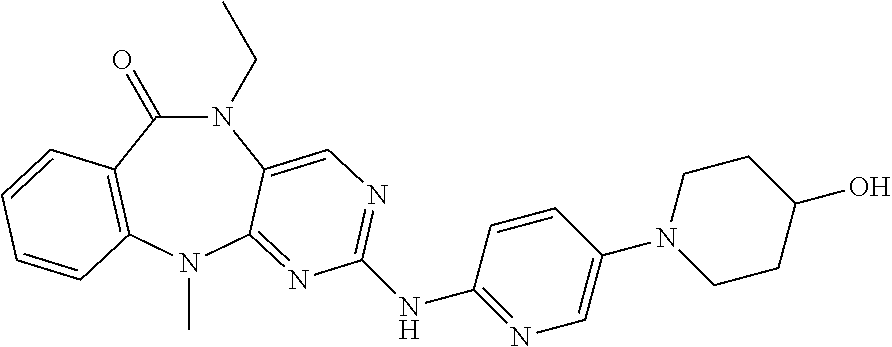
N1(CC)C(=O)C2=C(N(C)C3=NC(NC4=NC=C(N5CCC(O)CC5)C=C4)=NC=C13)C=CC=C2
